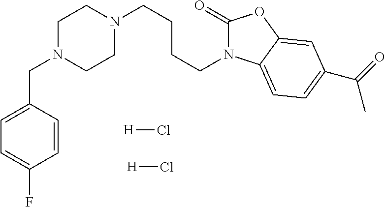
N1(CCCCN2CCN(CC3=CC=C(F)C=C3)CC2)C(=O)OC2=CC(C(=O)C)=CC=C12.[H]Cl.[H]Cl
